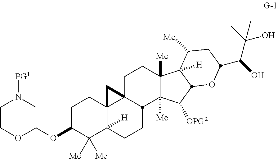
C1C(OC2CN([PG1])CCO2)C([Me])([Me])C2([H])C3(C1)C1(CCC4([Me])C([Me])(C([OPG2])C5C4([H])C([Me])CC(C(O)C(C)(O)C)O5)C1CC2)C3
